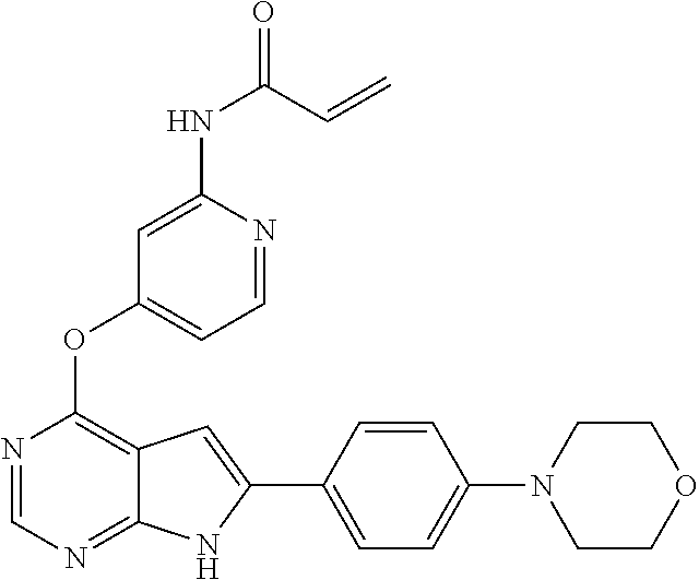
C1COCCN1C1=CC=C(C2=CC3=C(OC4=CC=NC(NC(C=C)=O)=C4)N=CN=C3N2)C=C1
